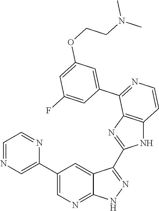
C1=NC=C(C2=CN=C3C(=C2)C(C2=NC4=C(N2)C=CN=C4C2=CC(OCCN(C)C)=CC(F)=C2)=N[N H]3)N=C1
